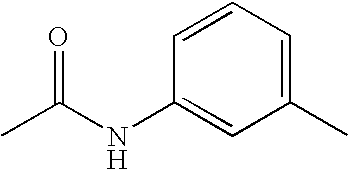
C1(C)=CC=CC(NC(C)=O)=C1
